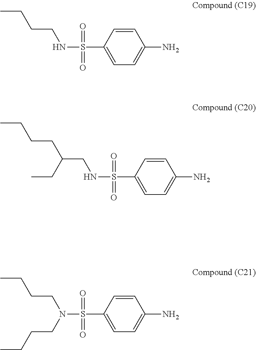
C1=CC(S(N(CCCC)CCCC)(=O)=O)=CC=C1N.C1=CC(S(NCCCC)(=O)=O)=CC=C1N.C1=CC(S(NCC(CCCC)CC)(=O)=O)=CC=C1N
